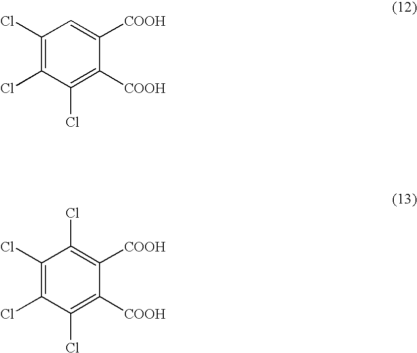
C1(Cl)=C(Cl)C(Cl)=C([COOH])C([COOH])=C1.C1(Cl)=C(Cl)C(Cl)=C([COOH])C([COOH])=C1Cl
